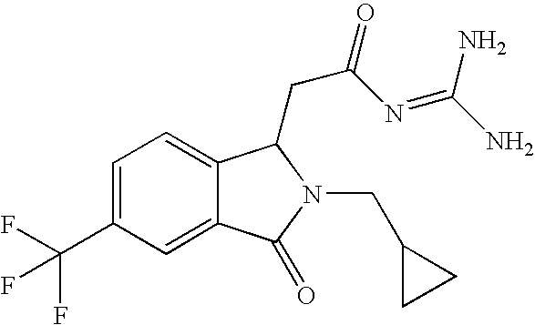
C1=C(C(F)(F)F)C=C2C(=C1)C(CC(N=C(N)N)=O)N(CC1CC1)C2=O
